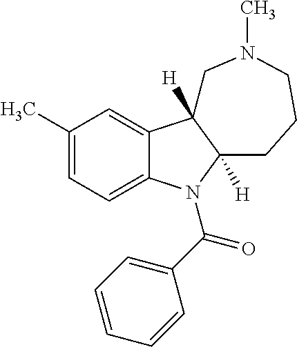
C1(C)=CC=C2C(=C1)C1([H])C([H])(CCCN(C)C1)N2C(C1=CC=CC=C1)=O
